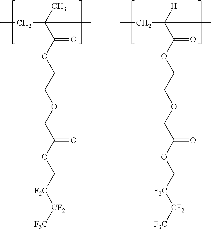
CCC(C(OCCOCC(OC[F2C][CF2][F3C])=O)=O)([H])C.CCC(C(OCCOCC(OC[F2C][CF2][F3C])=O)=O)(C)C
